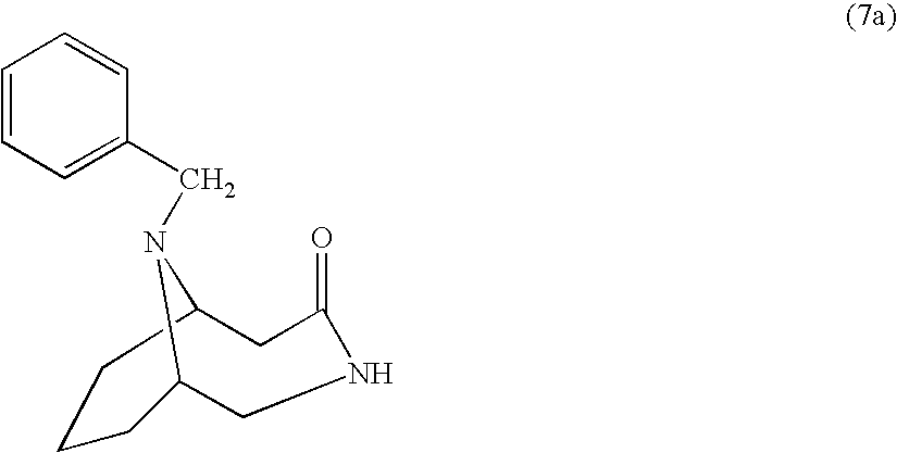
C1=CC=C(CN2C3CCCC2CNC(=O)C3)C=C1
